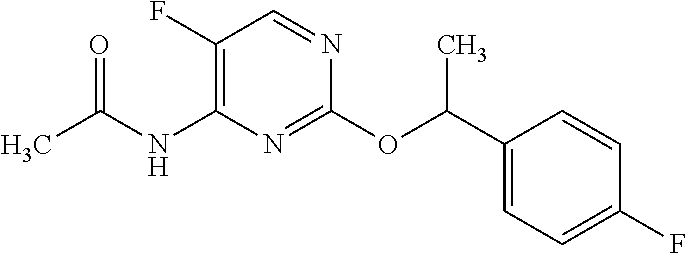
C1(C(OC2=NC(NC(C)=O)=C(F)C=N2)C)=CC=C(F)C=C1
